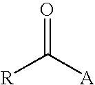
[R]C([A])=O
